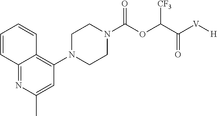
C1(N2CCN(C(OC(C(=O)[V][H])[CF3])=O)CC2)=C2C(=NC(C)=C1)C=CC=C2
